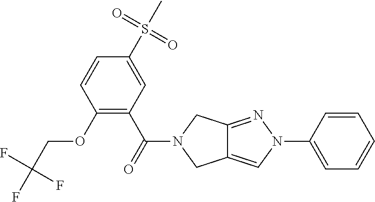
O(C1=C(C(=O)N2CC3=CN(C4=CC=CC=C4)N=C3C2)C=C(S(C)(=O)=O)C=C1)CC(F)(F)F
